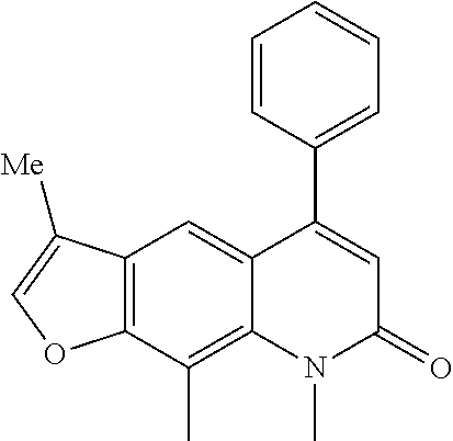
C12=C(C(C)=C3C(=C1)C(C1=CC=CC=C1)=CC(=O)N3C)OC=C2[Me]
